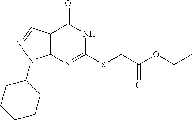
C12=C(C=NN1C1CCCCC1)C(=O)NC(SCC(=O)OCC)=N2
